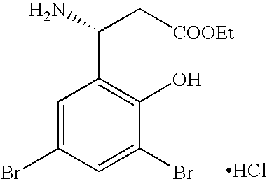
C1=C(Br)C=C(Br)C(O)=C1C(C[COOEt])N.Cl
